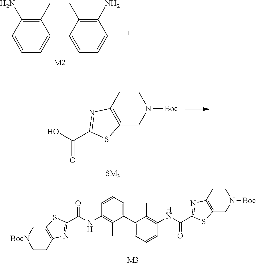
C1CC2=C(CN1[Boc])SC(C(NC1=C(C)C(C3=CC=CC(NC(=O)C4=NC5=C(C[BocN]CC5)S4)=C3C)=CC=C1)=O)=N2.[M3].C1(C)=C(N)C=CC=C1C1=CC=CC(N)=C1C.[M2].C1CC2=C(CN1[Boc])SC(C(O)=O)=N2
